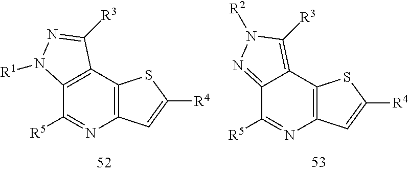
C12=C(C3=C(N=C1[R5])C=C([R4])S3)C([R3])=NN2[R1].C12=NN([R2])C([R3])=C1C1=C(N=C2[R5])C=C([R4])S1
